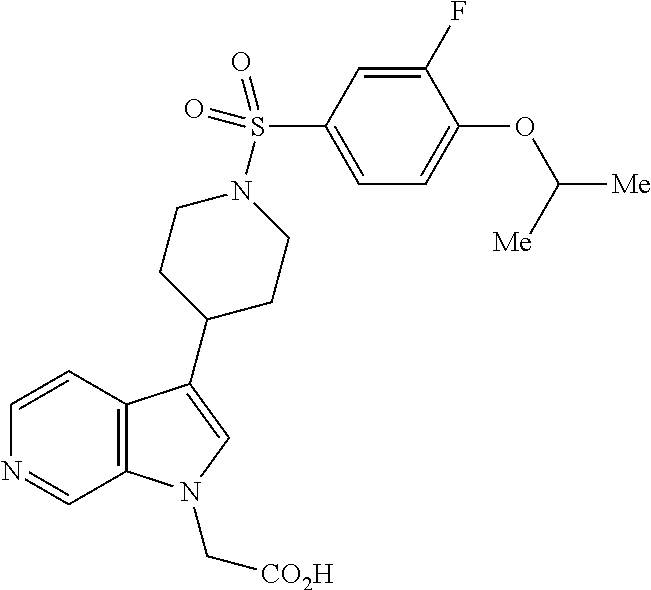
C12=C(C=CN=C1)C(C1CCN(S(C3=CC=C(OC([Me])[Me])C(F)=C3)(=O)=O)CC1)=CN2C[CO2H]
